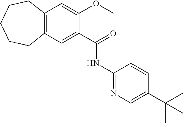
C12=C(C=C(C(=O)NC3=NC=C(C(C)(C)C)C=C3)C(OC)=C1)CCCCC2
